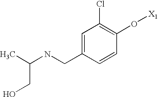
C(NCC1=CC(Cl)=C(O[X1])C=C1)(CO)C
